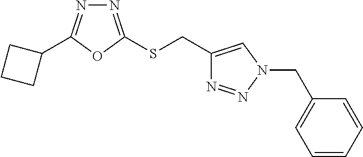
C1(C2=NN=C(SCC3=CN(CC4=CC=CC=C4)N=N3)O2)CCC1
